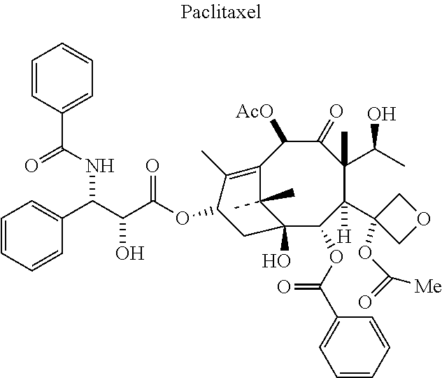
C1=CC(C(=O)NC(C(C(OC2CC3(O)C(C)(C)C(=C2C)C([AcO])C(=O)C(C(C)O)(C)C([H])(C2(OC([Me])=O)COC2)C3OC(=O)C2=CC=CC=C2)=O)O)C2=CC=CC=C2)=CC=C1
